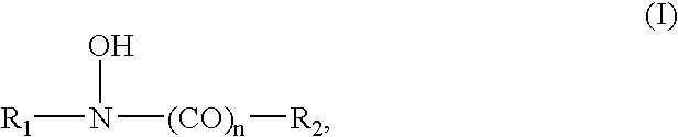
[R1]N(O)[(CO)n][R2]
